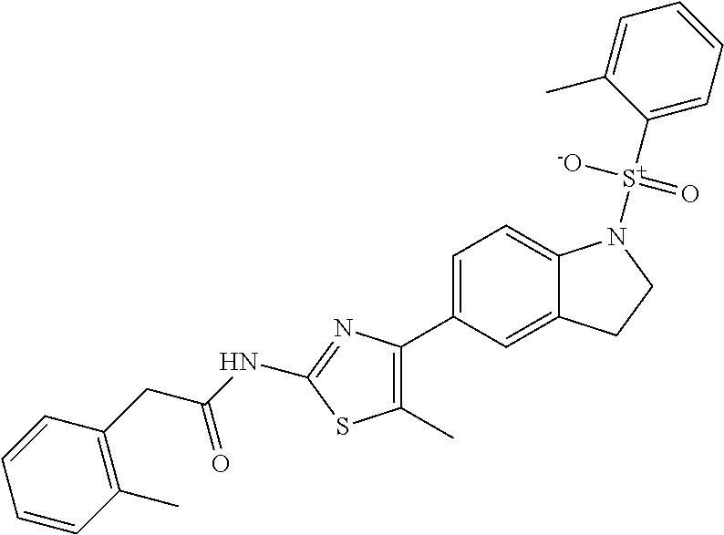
C1=C(C2=C(C)SC(NC(CC3=C(C)C=CC=C3)=O)=N2)C=C2C(=C1)N([S+](C1=CC=CC=C1C)([-O])=O)CC2
